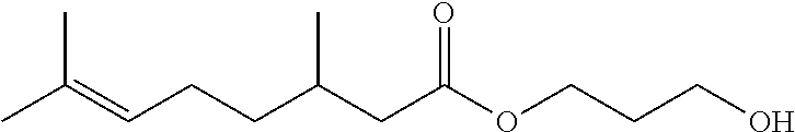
CC(=CCCC(CC(OCCCO)=O)C)C
